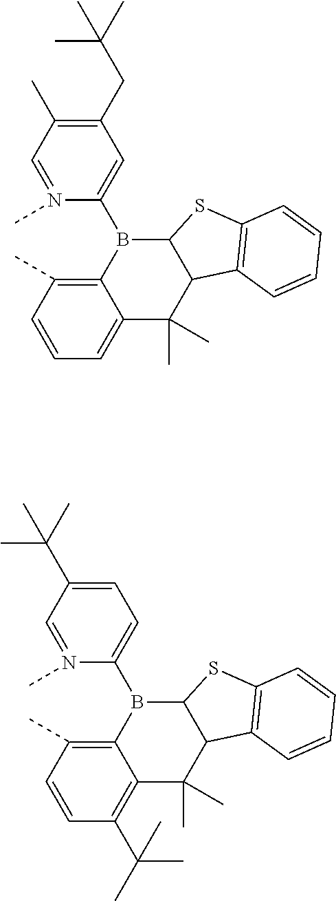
C1=CC=C2C(=C1C)B(C1=CC(CC(C)(C)C)=C(C)C=N1C)C1C(C2(C)C)C2=C(S1)C=CC=C2.C1=CC(C(C)(C)C)=C2C(=C1C)B(C1=CC=C(C(C)(C)C)C=N1C)C1C(C2(C)C)C2=C(S1)C=CC=C2
